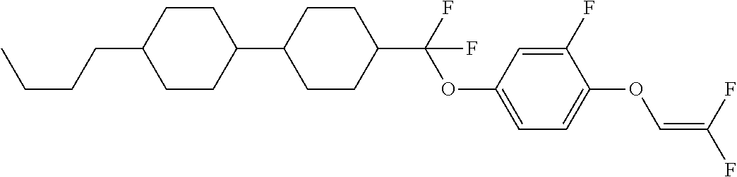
C1CC(C2CCC(C(F)(OC3=CC=C(OC=C(F)F)C(F)=C3)F)CC2)CCC1CCCC
